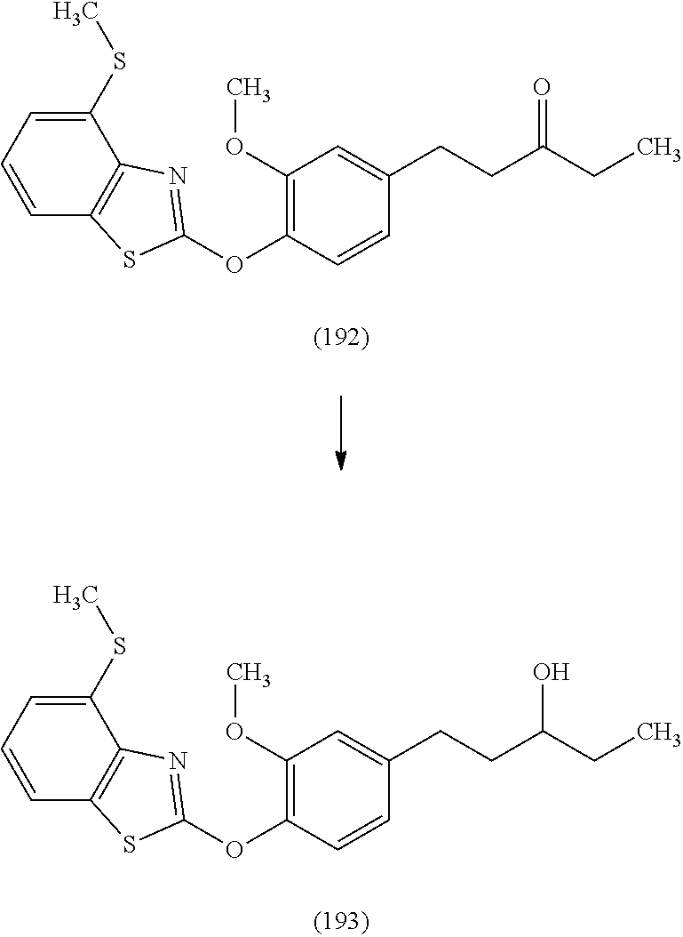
O(C1=C(OC)C=C(CCC(O)CC)C=C1)C1=NC2=C(S1)C=CC=C2SC.O(C1=C(OC)C=C(CCC(=O)CC)C=C1)C1=NC2=C(S1)C=CC=C2SC
